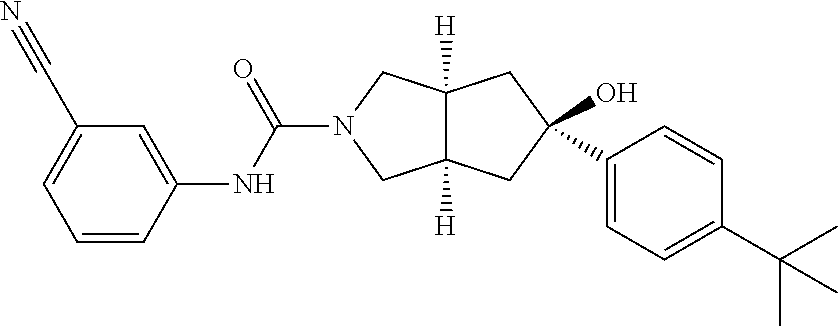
C12([H])C([H])(CC(O)(C3=CC=C(C(C)(C)C)C=C3)C1)CN(C(NC1=CC(C#N)=CC=C1)=O)C2
